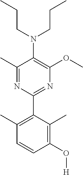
C1(C)=NC(C2=C(C)C=CC(O[H])=C2C)=NC(OC)=C1N(CCC)CCC
